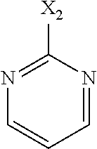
C1=NC([X2])=NC=C1
